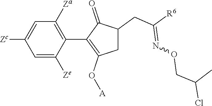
C1=C([Ze])C(C2=C(O[A])CC(CC([R6])=NOCC(Cl)C)C2=O)=C([Za])C=C1[Zc]
